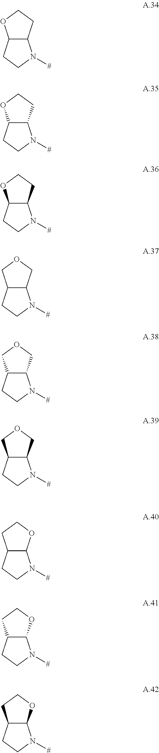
C12C(CCO1)N([#])CC2.C12C(CCO1)N([#])CC2.C12C(CCO1)N([#])CC2.C12C(COC1)N([#])CC2.C12C(COC1)N([#])CC2.C12C(COC1)N([#])CC2.C12C(OCC1)N([#])CC2.C12C(OCC1)N([#])CC2.C12C(OCC1)N([#])CC2
